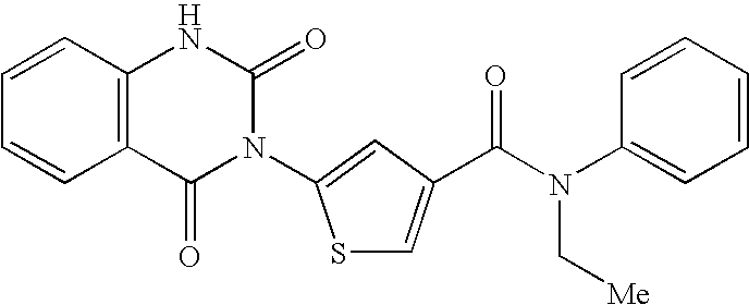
C12=C(C=CC=C1)NC(=O)N(C1=CC(C(N(C[Me])C3=CC=CC=C3)=O)=CS1)C2=O
